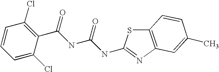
C1=CC=C(Cl)C(C(NC(NC2=NC3=C(S2)C=CC(C)=C3)=O)=O)=C1Cl
